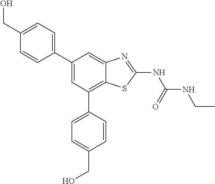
C1(C2=CC=C(CO)C=C2)=CC(C2=CC=C(CO)C=C2)=C2C(=C1)N=C(NC(=O)NCC)S2
